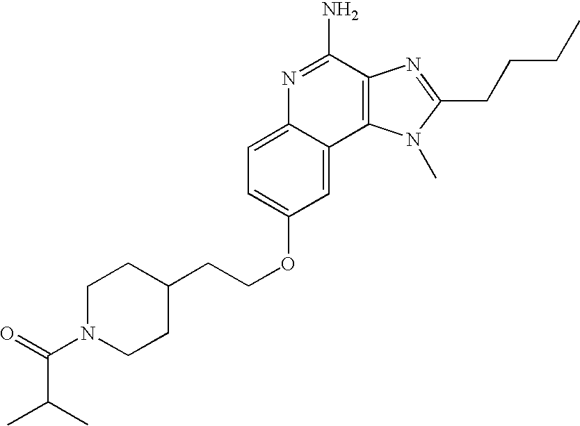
C1=C2C(=CC(OCCC3CCN(C(=O)C(C)C)CC3)=C1)C1=C(C(N)=N2)N=C(CCCC)N1C
